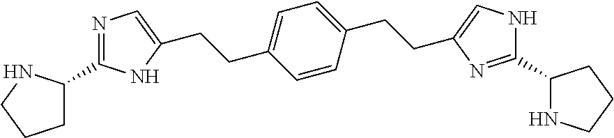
C(CC1=CC=C(CCC2=CNC(C3NCCC3)=N2)C=C1)C1=CN=C(C2CCCN2)N1
